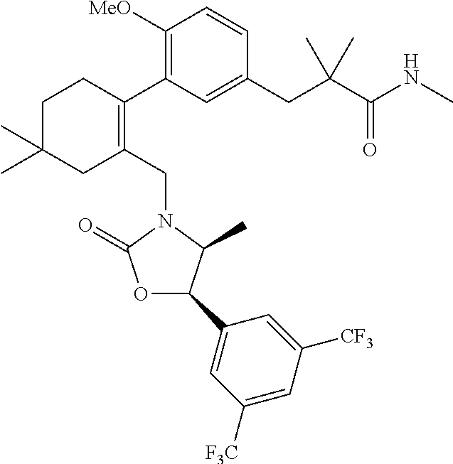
C1([MeO])=C(C2=C(CN3C(=O)OC(C4=CC([F3C])=CC([CF3])=C4)C3C)CC(C)(C)CC2)C=C(CC(C(NC)=O)(C)C)C=C1
